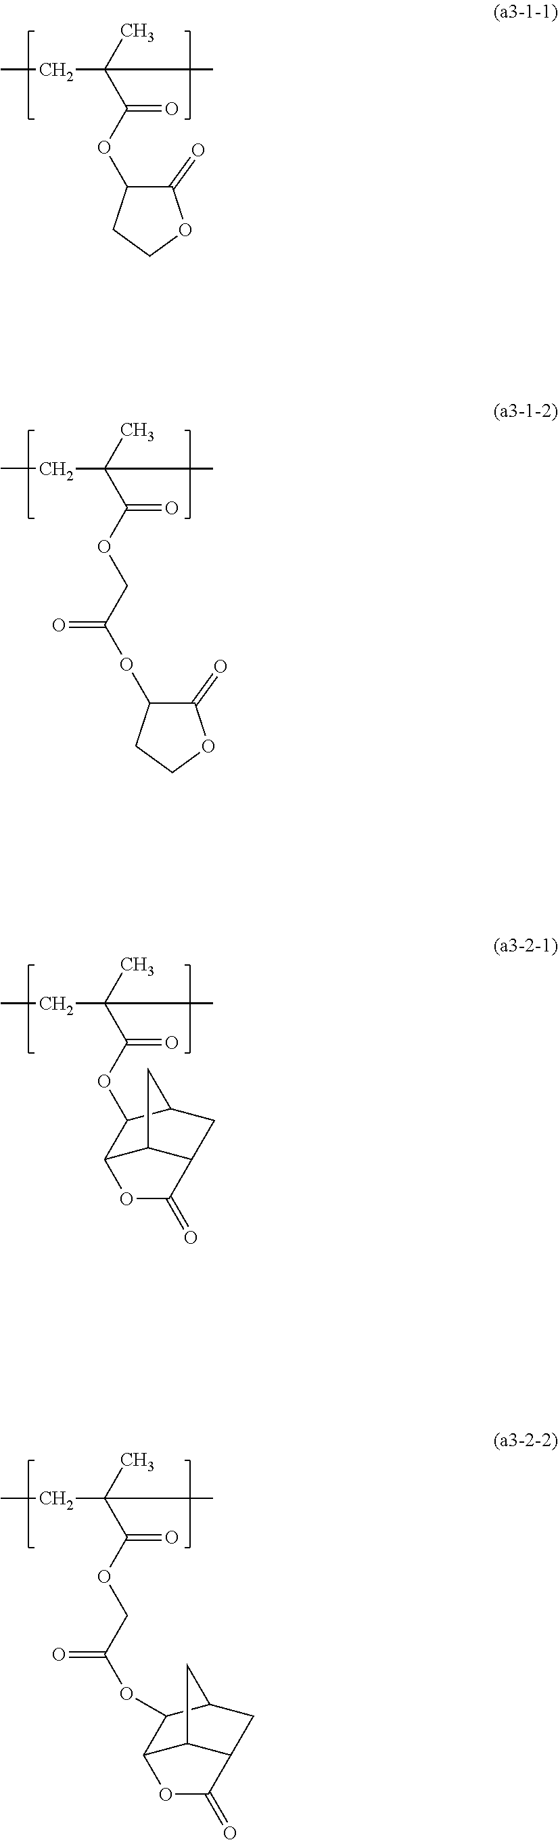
CCC(C)(C(OC1C(=O)OCC1)=O)C.CCC(C)(C(OCC(OC1C(=O)OCC1)=O)=O)C.CCC(C)(C(OC1C2C3C(CC1C3)C(=O)O2)=O)C.CCC(C)(C(OCC(OC1C2C3C(CC1C3)C(=O)O2)=O)=O)C
